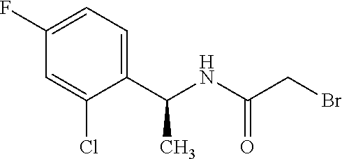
C1(C(NC(CBr)=O)C)=CC=C(F)C=C1Cl
